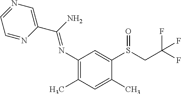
C(N)(=NC1=C(C)C=C(C)C(S(CC(F)(F)F)=O)=C1)C1=CN=CC=N1
